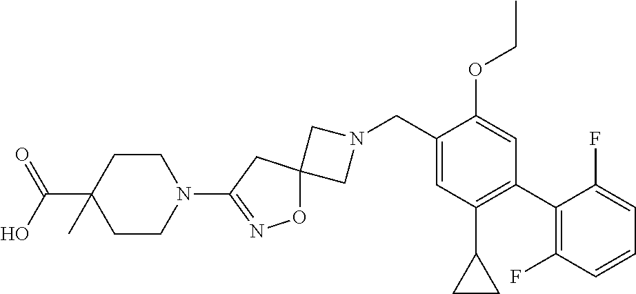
C1N(CC2=CC(C3CC3)=C(C3=C(F)C=CC=C3F)C=C2OCC)CC12ON=C(N1CCC(C(=O)O)(C)CC1)C2
